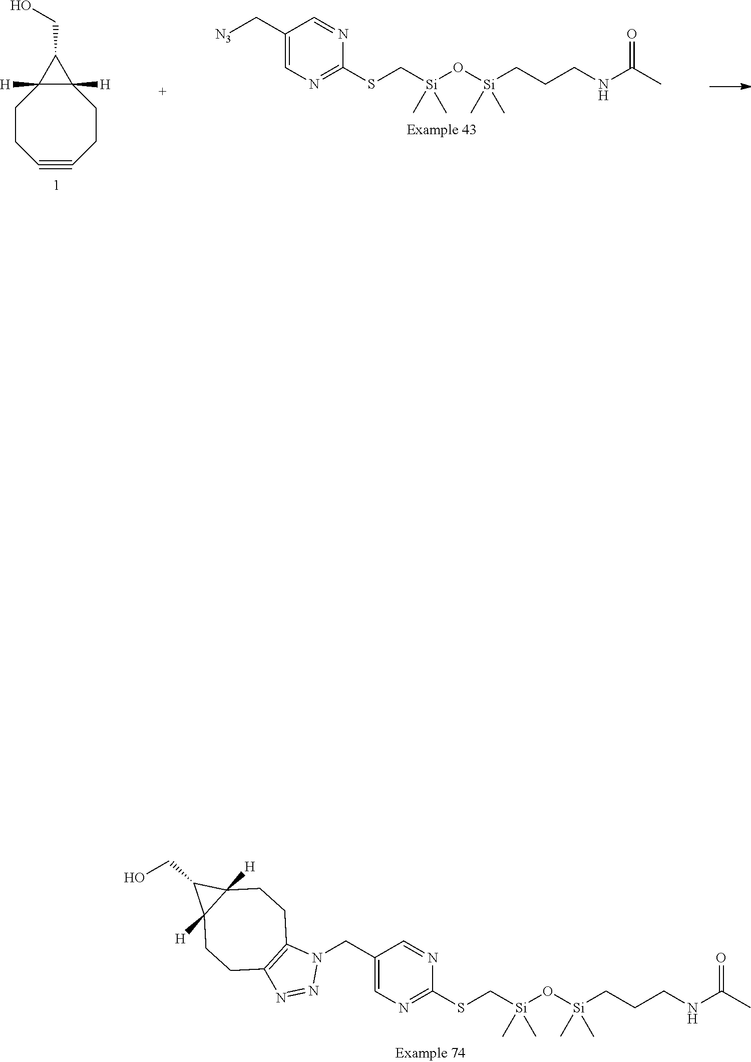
C1(C[N3])=CN=C(SC[Si](O[Si](CCCNC(C)=O)(C)C)(C)C)N=C1.C1#CCCC2([H])C([H])(CC1)C2CO.C1(CN2C3=C(N=N2)CCC2([H])C([H])(CC3)C2CO)=CN=C(SC[Si](O[Si](CCCNC(C)=O)(C)C)(C)C)N=C1
